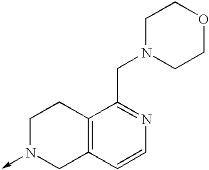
C1N(->C)CC2=C(C1)C(CN1CCOCC1)=NC=C2
